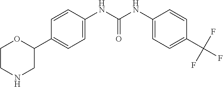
C1CNCC(C2=CC=C(NC(NC3=CC=C(C(F)(F)F)C=C3)=O)C=C2)O1
